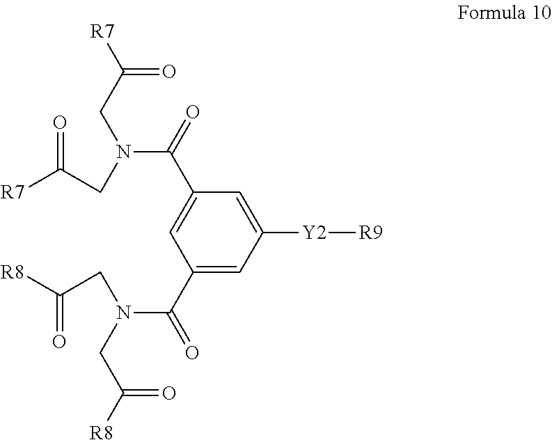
C1=C([Y2][R9])C=C(C(=O)N(CC([R8])=O)CC([R8])=O)C=C1C(=O)N(CC([R7])=O)CC([R7])=O
